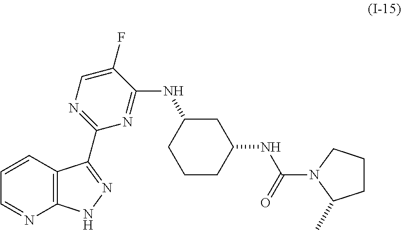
C1=CC2=C(N=C1)NN=C2C1=NC=C(F)C(NC2CCCC(NC(=O)N3C(C)CCC3)C2)=N1
